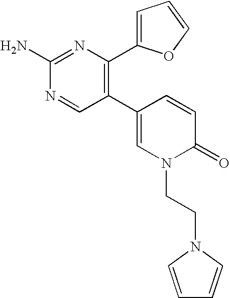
C1(N)=NC(C2=CC=CO2)=C(C2=CN(CCN3C=CC=C3)C(=O)C=C2)C=N1
